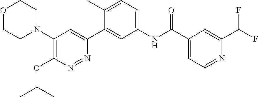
C1(N2CCOCC2)=C(OC(C)C)N=NC(C2=CC(NC(C3=CC=NC(C(F)F)=C3)=O)=CC=C2C)=C1
